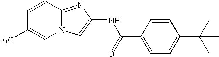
C1=CC2=NC(NC(=O)C3=CC=C(C(C)(C)C)C=C3)=CN2C=C1[F3C]
